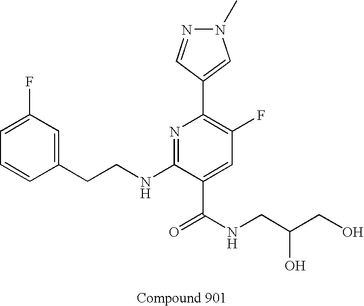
C1=CC(CCNC2=NC(C3=CN(C)N=C3)=C(F)C=C2C(NCC(CO)O)=O)=CC(F)=C1
